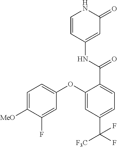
C1=CC(NC(C2=CC=C(C([F3C])(F)F)C=C2OC2=CC=C([MeO])C(F)=C2)=O)=CC(=O)N1
